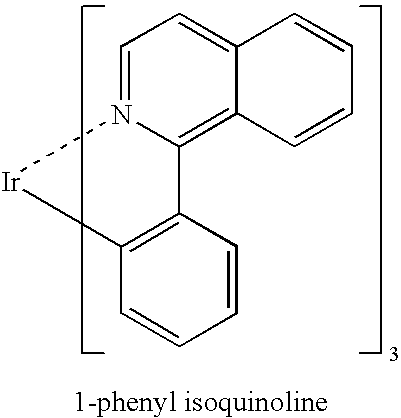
C1=N2C(=C3C(=C1)C=CC=C3)C1=C(C=CC=C1)[Ir]2.[1-phenyl isoquinoline]
